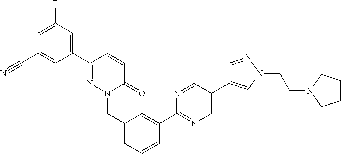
C1(C2=NN(CC3=CC=CC(C4=NC=C(C5=CN(CCN6CCCC6)N=C5)C=N4)=C3)C(=O)C=C2)=CC(F)=CC(C#N)=C1
